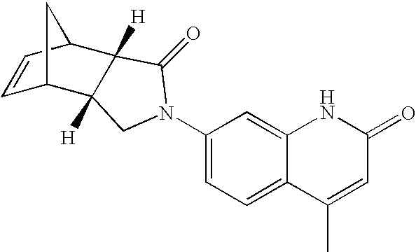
C1=CC2C3([H])C([H])(C1C2)CN(C1=CC=C2C(=C1)NC(=O)C=C2C)C3=O
